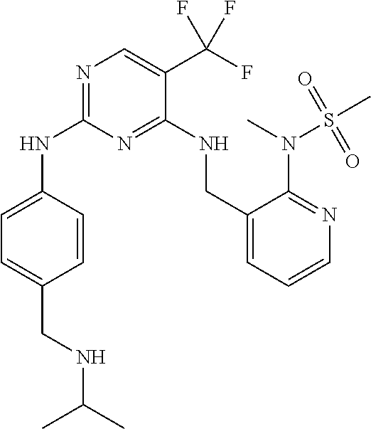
C1=CC(NC2=NC=C(C(F)(F)F)C(NCC3=CC=CN=C3N(S(C)(=O)=O)C)=N2)=CC=C1CNC(C)C
